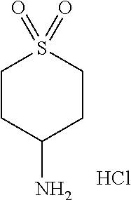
C1CC(N)CCS1(=O)=O.Cl
